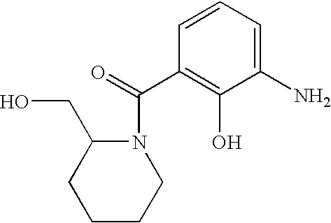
N1(C(=O)C2=C(O)C(N)=CC=C2)C(CO)CCCC1
